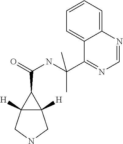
C(C1C2([H])C1([H])CNC2)(=O)NC(C1=NC=NC2=CC=CC=C12)(C)C
